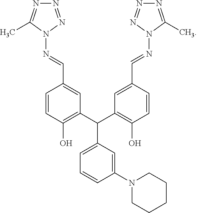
C1=CC(O)=C(C(C2=C(O)C=CC(C=NN3C(C)=NN=N3)=C2)C2=CC=CC(N3CCCCC3)=C2)C=C1C=NN1N=NN=C1C
